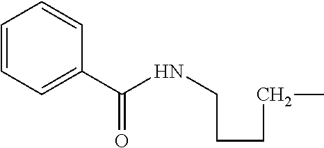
C1=CC=C(C(NCCCCC)=O)C=C1
